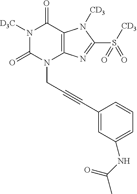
N1([D3C])C(=O)N(CC#CC2=CC(NC(C)=O)=CC=C2)C2=C(C1=O)N([CD3])C(S(=O)(=O)[CD3])=N2
